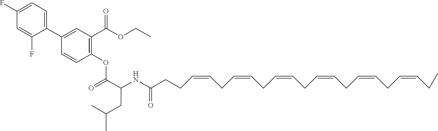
C1(F)=CC=C(C2=CC(C(OCC)=O)=C(OC(C(NC(CCC=CCC=CCC=CCC=CCC=CCC=CCC)=O)CC(C)C)=O)C=C2)C(F)=C1
